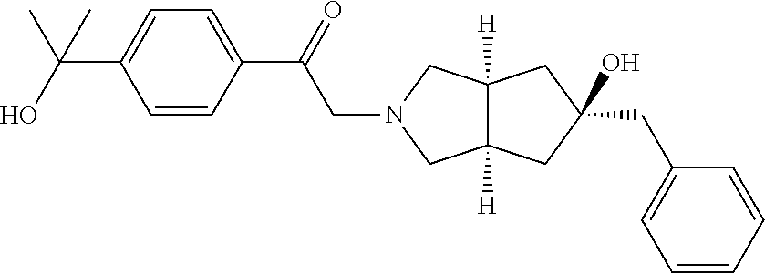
C1(CC2=CC=CC=C2)(O)CC2([H])C([H])(CN(CC(C3=CC=C(C(O)(C)C)C=C3)=O)C2)C1
